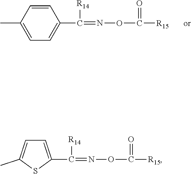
CC1=CC=C(C([R14])=NOC(=O)[R15])C=C1.C([R14])(=NOC(=O)[R15])C1=CC=C(C)S1
